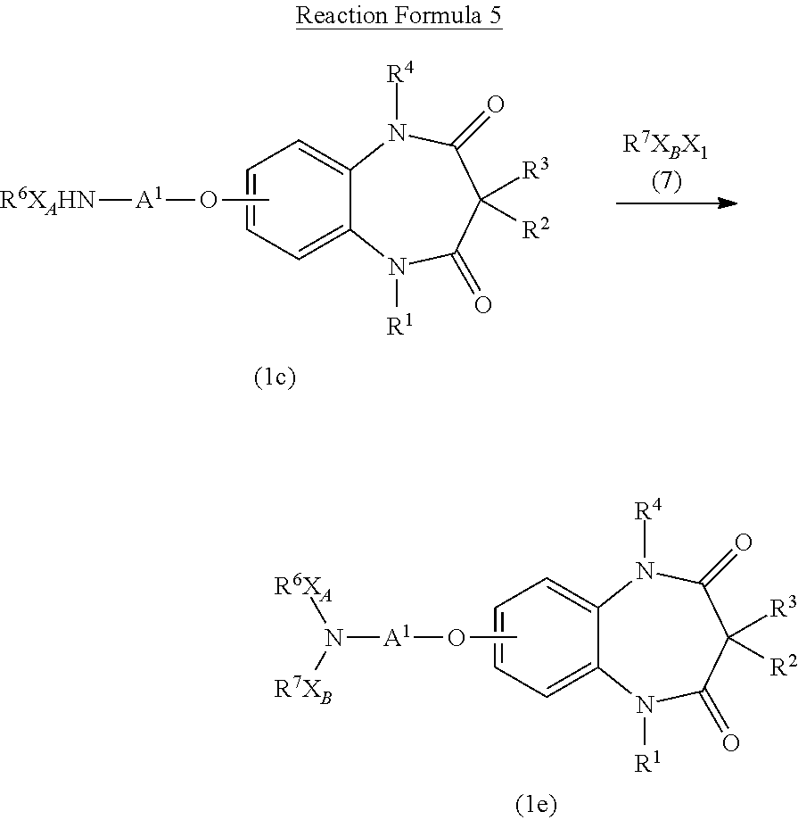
C1=C2C(=CC=C1)N([R4])C(=O)C([R3])([R2])C(=O)N2[R1].CO[A1][R6XAHN].C1=C2C(=CC=C1)N([R4])C(=O)C([R3])([R2])C(=O)N2[R1].CO[A1]N([R6XA])[R7XB]
